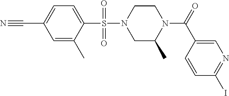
C1=C(S(N2CC(C)N(C(=O)C3=CN=C(I)C=C3)CC2)(=O)=O)C(C)=CC(C#N)=C1
